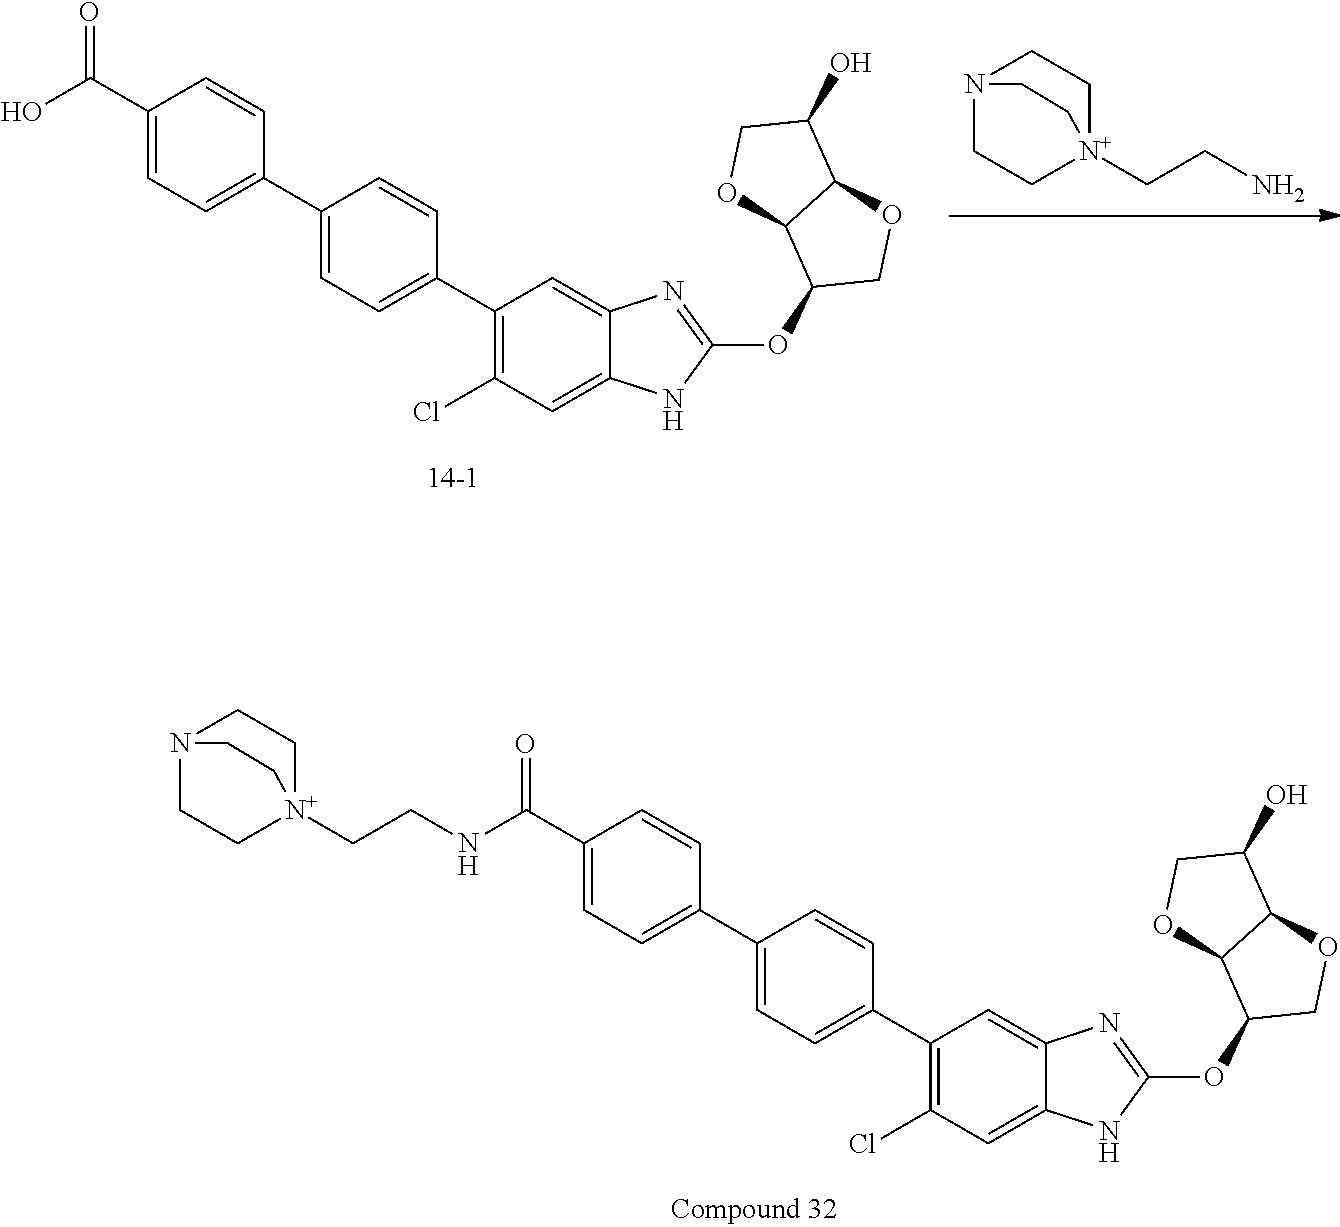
C1(C(=O)NCC[N+]23CCN(CC2)CC3)=CC=C(C2=CC=C(C3=C(Cl)C=C4C(=C3)N=C(OC3COC5C3OCC5O)N4)C=C2)C=C1.C1(C(O)=O)=CC=C(C2=CC=C(C3=C(Cl)C=C4C(=C3)N=C(OC3COC5C3OCC5O)N4)C=C2)C=C1.[N+]12(CCN)CCN(CC1)CC2
